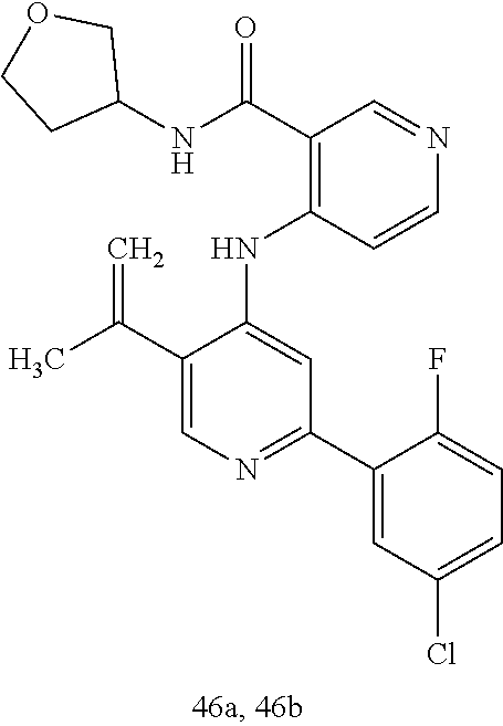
C1(NC2=CC(C3=CC(Cl)=CC=C3F)=NC=C2C(C)=C)=C(C(NC2COCC2)=O)C=NC=C1
